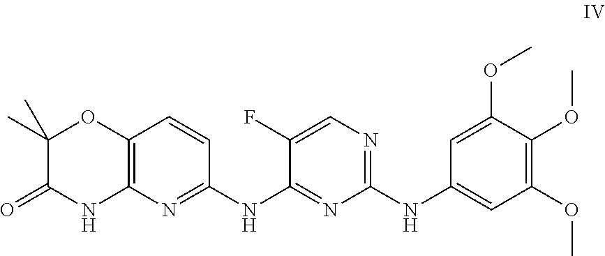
C12=C(N=C(NC3=NC(NC4=CC(OC)=C(OC)C(OC)=C4)=NC=C3F)C=C1)NC(=O)C(C)(C)O2
